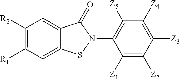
C1([R2])=C([R1])C=C2C(=C1)C(=O)N(C1=C([Z5])C([Z4])=C([Z3])C([Z2])=C1[Z1])S2
